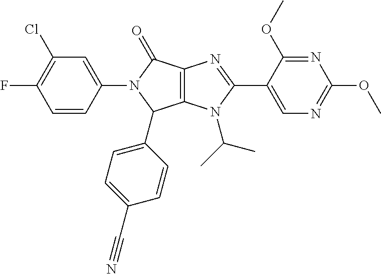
C12=C(N(C(C)C)C(C3=CN=C(OC)N=C3OC)=N1)C(C1=CC=C(C#N)C=C1)N(C1=CC(Cl)=C(F)C=C1)C2=O
